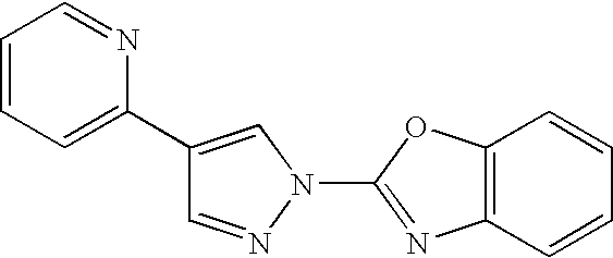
C1=NN(C2=NC3=C(O2)C=CC=C3)C=C1C1=CC=CC=N1
